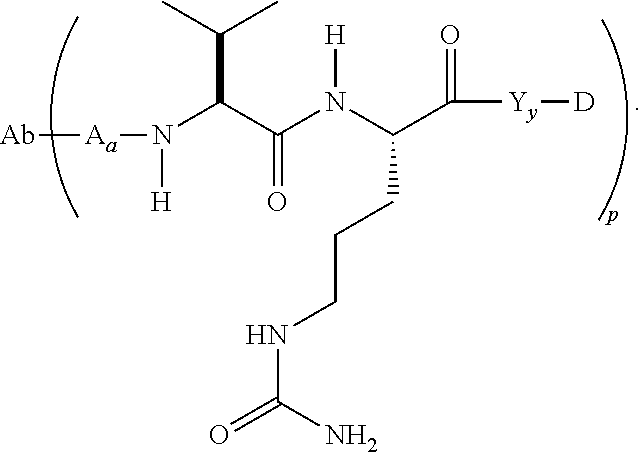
[Ab][Aa]N([H])C(C(C)C)C(=O)N([H])C(CCCNC(N)=O)C(=O)[Yy][D]
